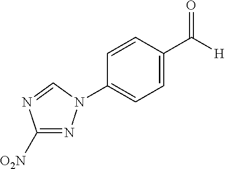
C1([O2N])=NN(C2=CC=C(C([H])=O)C=C2)C=N1
